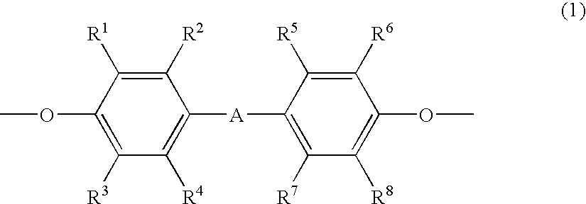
C1([R3])=C(OC)C([R1])=C([R2])C([A]C2=C([R7])C([R8])=C(OC)C([R6])=C2[R5])=C1[R4]
